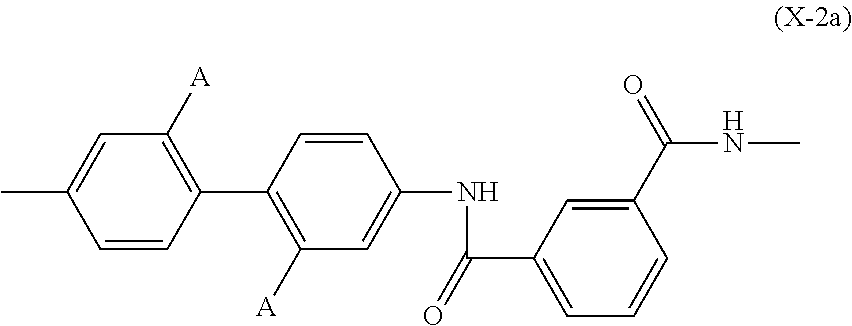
C1=C(C)C=CC(C2=C([A])C=C(NC(C3=CC=CC(C(NC)=O)=C3)=O)C=C2)=C1[A]
